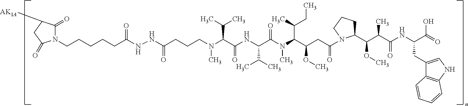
N(C(C(NC(C(C)C)C(N(C)C(C(C)CC)C(CC(=O)N1C(C(C(C(=O)NC(CC2=CNC3=C2C=CC=C3)C(O)=O)C)OC)CCC1)OC)=O)=O)C(C)C)(CCCC(NNC(CCCCCN1C(=O)C([AK1A])CC1=O)=O)=O)C
